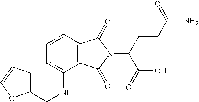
C12=C(C=CC=C1NCC1=CC=CO1)C(=O)N(C(CCC(N)=O)C(O)=O)C2=O
